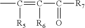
C([R5])(C)=C([R6])C(=O)[R7]
